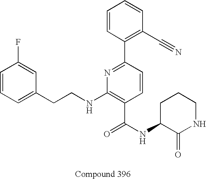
C1=CC(F)=CC(CCNC2=C(C(NC3C(=O)NCCC3)=O)C=CC(C3=C(C#N)C=CC=C3)=N2)=C1
